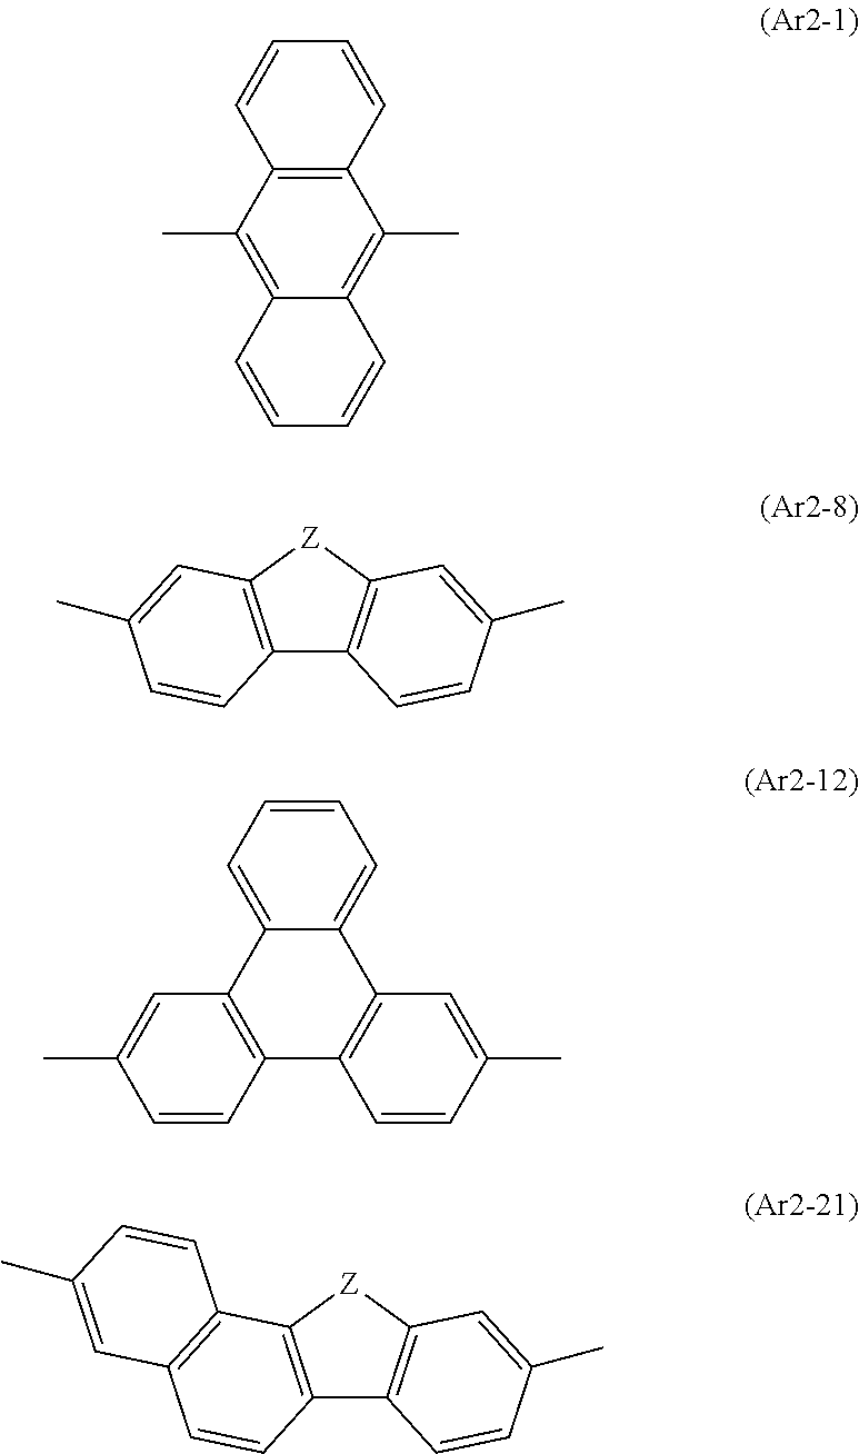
C12=C(C=CC=C1)C(C)=C1C(=C2C)C=CC=C1.C12=C([Z]C3=C1C=CC(C)=C3)C=C(C)C=C2.C1=CC=C2C(=C1)C1=C(C3=C2C=C(C)C=C3)C=CC(C)=C1.C12=C([Z]C3=C1C=CC(C)=C3)C1=C(C=C2)C=C(C)C=C1
